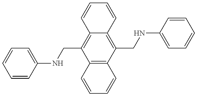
C1=CC(NCC2=C3C(=C(CNC4=CC=CC=C4)C4=C2C=CC=C4)C=CC=C3)=CC=C1
